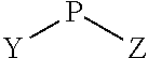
[Z]P[Y]
